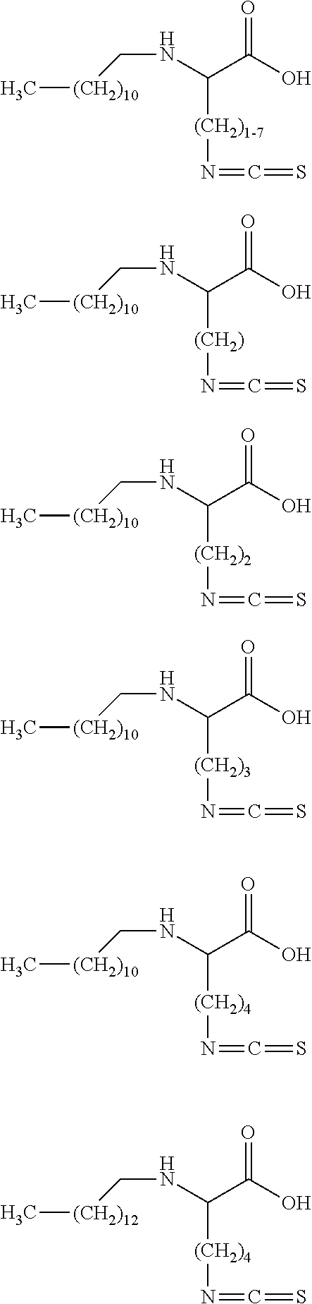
C[(CH2)10]CNC(C(O)=O)[(CH2)1-7]N=C=S.C[(CH2)10]CNC(C(O)=O)[(CH2)]N=C=S.C[(CH2)10]CNC(C(O)=O)[(CH2)2]N=C=S.C[(CH2)10]CNC(C(O)=O)[(CH2)3]N=C=S.C[(CH2)10]CNC(C(O)=O)[(CH2)4]N=C=S.C[(CH2)12]CNC(C(O)=O)[(CH2)4]N=C=S
